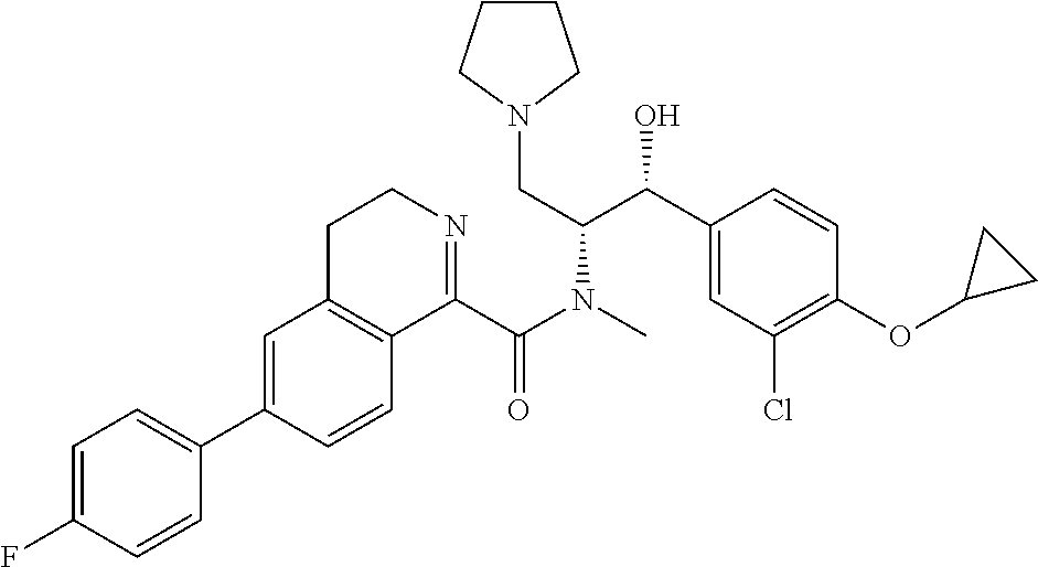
C1=C(C2=CC=C(F)C=C2)C=CC2=C1CCN=C2C(N(C(C(C1=CC(Cl)=C(OC2CC2)C=C1)O)CN1CCCC1)C)=O
